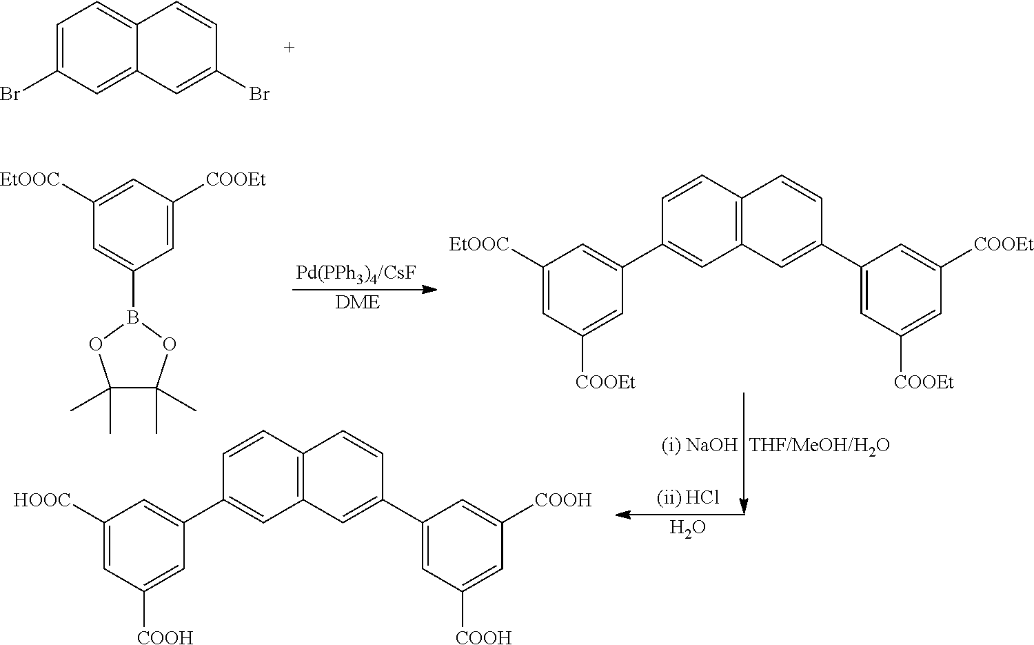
C1=C(Br)C=C2C(=C1)C=CC(Br)=C2.C1=C([COOEt])C=C([EtOOC])C=C1B1OC(C)(C)C(C)(C)O1.[DME].C1=CC2=C(C=C1C1=CC([EtOOC])=CC([COOEt])=C1)C=C(C1=CC([COOEt])=CC([COOEt])=C1)C=C2.O.C1=CC2=C(C=C1C1=CC([HOOC])=CC([COOH])=C1)C=C(C1=CC([COOH])=CC([COOH])=C1)C=C2
